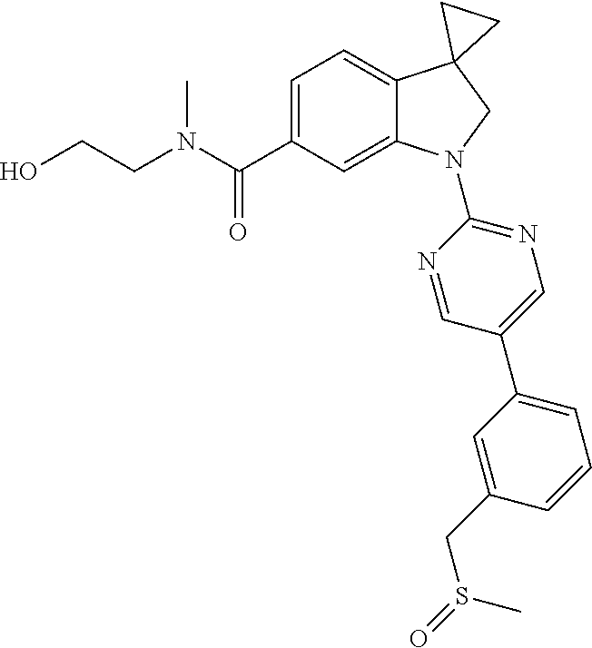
N(C(C1=CC=C2C(=C1)N(C1=NC=C(C3=CC=CC(CS(=O)C)=C3)C=N1)CC21CC1)=O)(C)CCO
